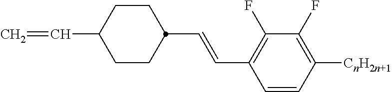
C(=CC1=C(F)C(F)=C([CnH2n+1])C=C1)C1CCC(C=C)CC1
